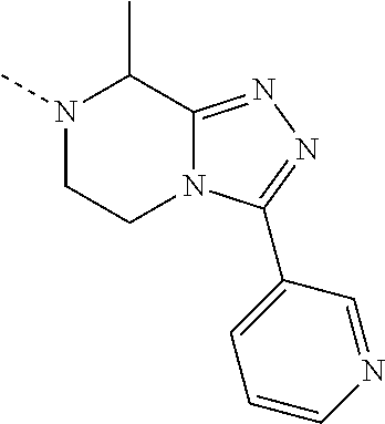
N1(C)CCN2C(=NN=C2C2=CC=CN=C2)C1C
